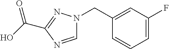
C1=NC(C(=O)O)=NN1CC1=CC(F)=CC=C1
